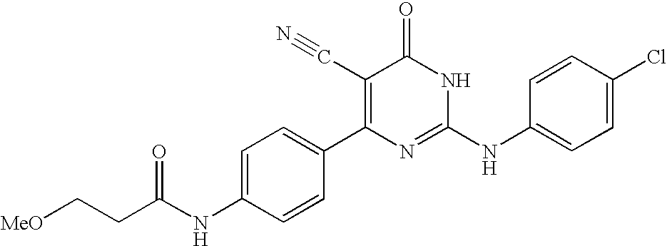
C1=CC(C2=C(C#N)C(=O)NC(NC3=CC=C(Cl)C=C3)=N2)=CC=C1NC(CC[MeO])=O
